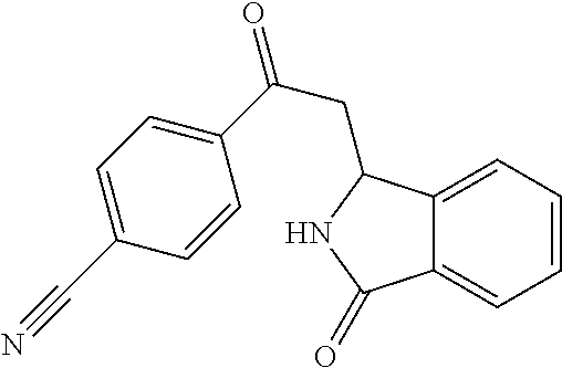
C12=CC=CC=C1C(=O)NC2CC(C1=CC=C(C#N)C=C1)=O
